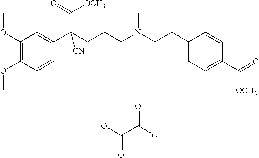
C1(OC)=C(OC)C=CC(C(CCCN(CCC2=CC=C(C([OCH3])=O)C=C2)C)(C(=O)[OCH3])[CN])=C1.OC(C(O)=O)=O
